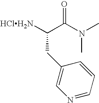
O=C(N(C)C)C([HClH2N])CC1=CN=CC=C1
